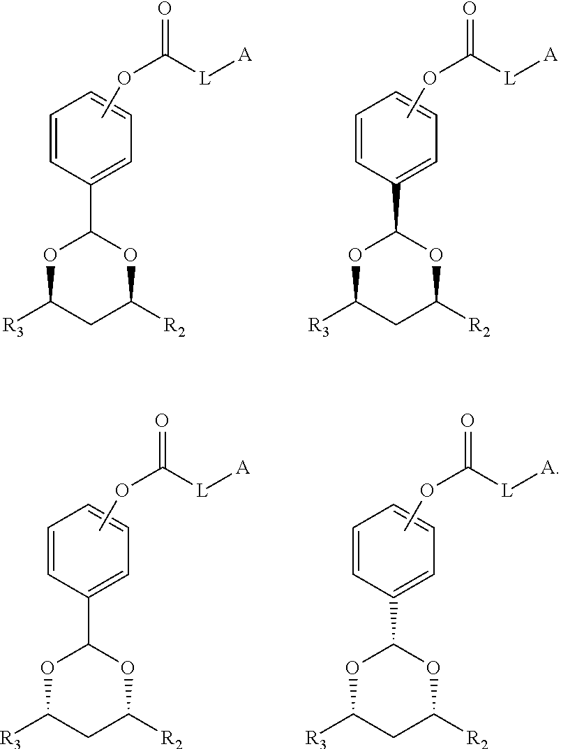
C1=CC(C2OC([R3])CC([R2])O2)=CC=C1.COC(=O)[L][A].C1=CC(C2OC([R3])CC([R2])O2)=CC=C1.COC(=O)[L][A].C1=CC(C2OC([R3])CC([R2])O2)=CC=C1.COC(=O)[L][A].C1=CC(C2OC([R3])CC([R2])O2)=CC=C1.COC(=O)[L][A]
